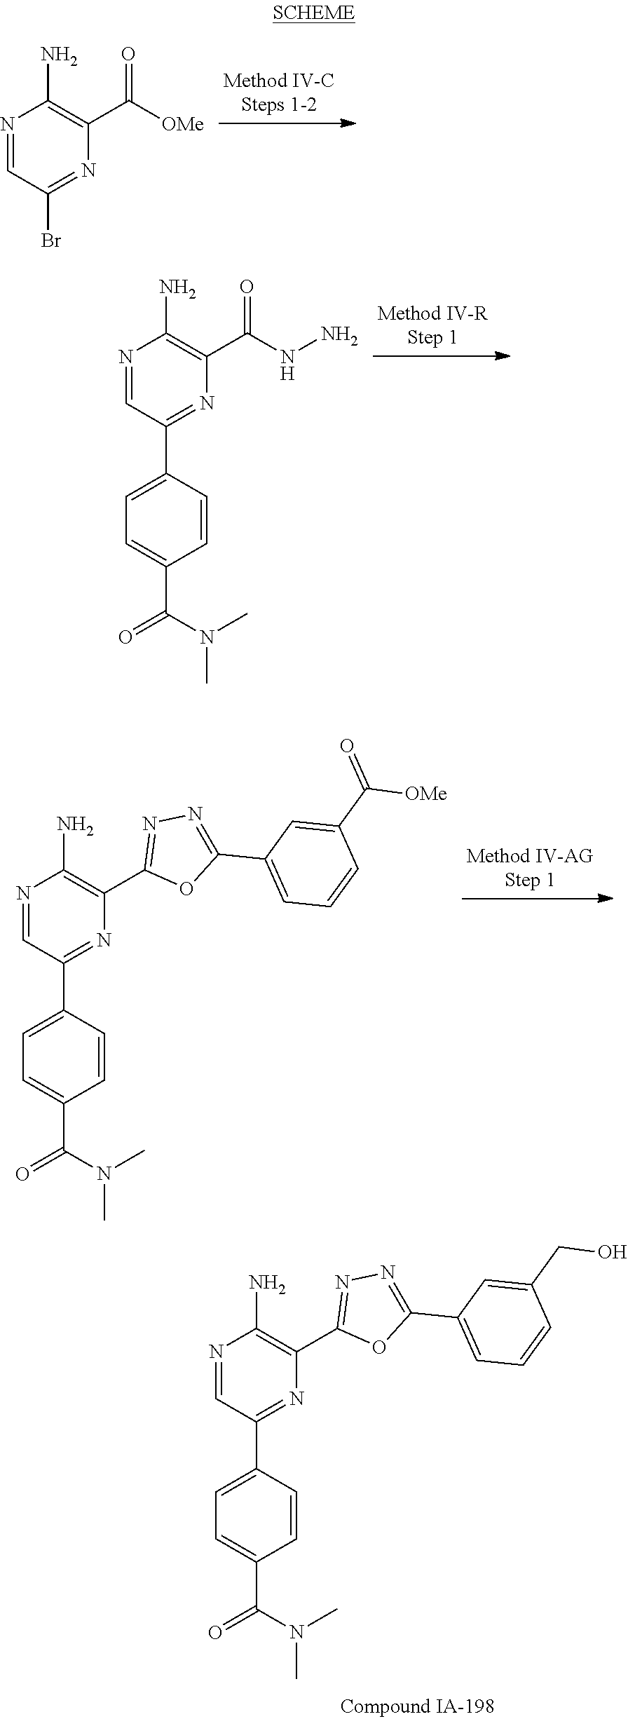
N1=CC(Br)=NC(C([OMe])=O)=C1N.N1=CC(C2=CC=C(C(N(C)C)=O)C=C2)=NC(C(=O)NN)=C1N.N1=CC(C2=CC=C(C(=O)N(C)C)C=C2)=NC(C2=NN=C(C3=CC=CC(C(=O)[OMe])=C3)O2)=C1N.N1=CC(C2=CC=C(C(=O)N(C)C)C=C2)=NC(C2=NN=C(C3=CC=CC(CO)=C3)O2)=C1N
